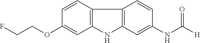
C12=C(C=CC(OCCF)=C1)C1=C(N2)C=C(NC([H])=O)C=C1
